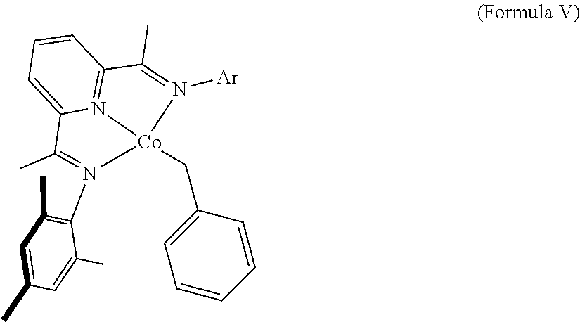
C12=N3C(=CC=C1)C(C)=N(C1=C(C)C=C(C)C=C1C)[Co]3(CC1=CC=CC=C1)N([Ar])=C2C
